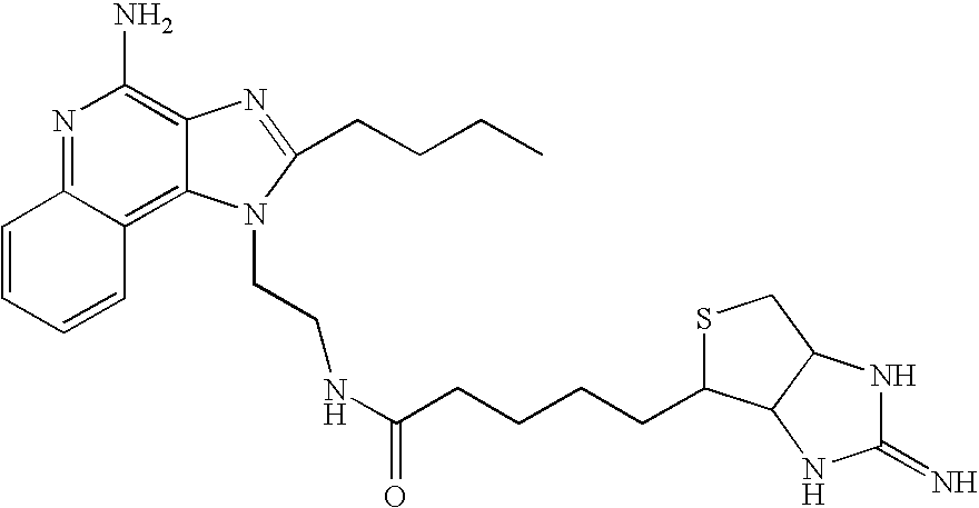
C1=CC=CC2=C3C(=C(N)N=C12)N=C(CCCC)N3CCNC(CCCCC1SCC2C1NC(=N)N2)=O
